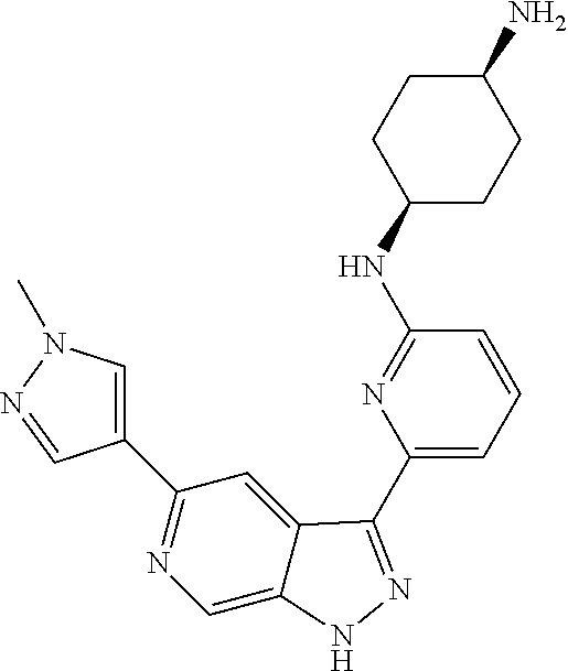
C1(C2=CN(C)N=C2)=NC=C2C(=C1)C(C1=CC=CC(NC3CCC(N)CC3)=N1)=NN2
